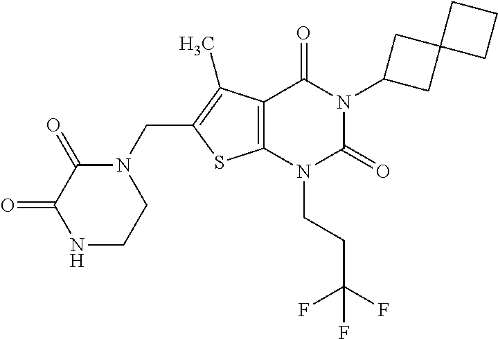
C12=C(N(CCC(F)(F)F)C(=O)N(C3CC4(C3)CCC4)C1=O)SC(CN1C(=O)C(=O)NCC1)=C2C
